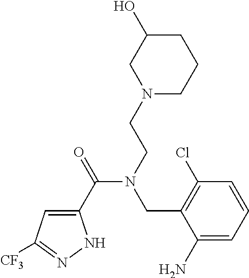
C1(C(=O)N(CCN2CC(O)CCC2)CC2=C(Cl)C=CC=C2N)=CC([CF3])=NN1
